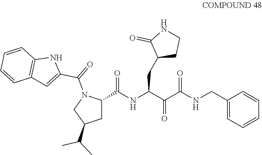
C(=O)(NC(C(=O)C(=O)NCC1=CC=CC=C1)CC1C(=O)NCC1)C1N(C(C2=CC3=C(C=CC=C3)N2)=O)CC(C(C)C)C1
